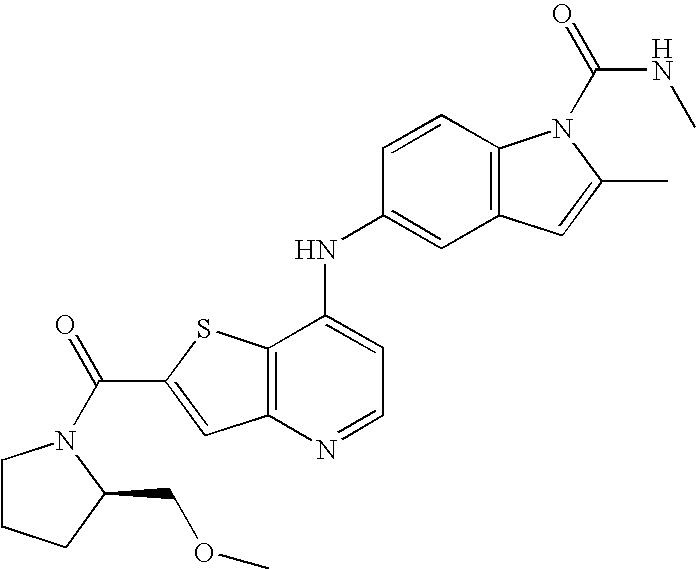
C12=C(C(NC3=CC4=C(C=C3)N(C(=O)NC)C(C)=C4)=CC=N1)SC(C(=O)N1CCCC1COC)=C2
